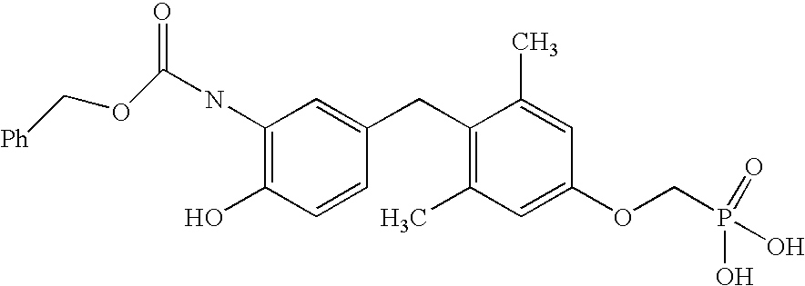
C1(NC(OC[Ph])=O)=C(O)C=CC(CC2=C(C)C=C(OCP(=O)(O)O)C=C2C)=C1
